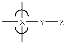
C[X]([Y][Z])(C)C
